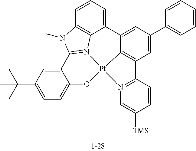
C1=C(C(C)(C)C)C=C2C(=C1)O[Pt]13N4=C2N(C)C2=C4C(=CC=C2)C2=CC(C4=CC=CC=C4)=CC(=C21)C1=N3C=C([TMS])C=C1
